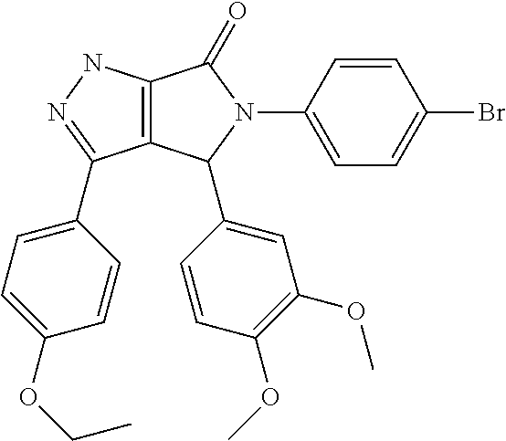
C12=C(NN=C1C1=CC=C(OCC)C=C1)C(=O)N(C1=CC=C(Br)C=C1)C2C1=CC(OC)=C(OC)C=C1
